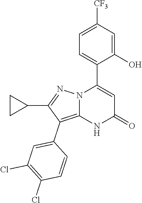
C1(O)=CC([CF3])=CC=C1C1=CC(=O)NC2=C(C3=CC(Cl)=C(Cl)C=C3)C(C3CC3)=NN12
